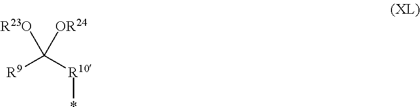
*[R10]C([OR24])([R9])[R23O]
